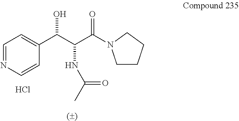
C1=NC=CC(C(C(C(=O)N2CCCC2)NC(C)=O)O)=C1.Cl
